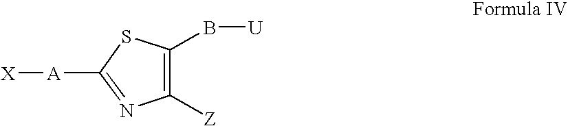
C1([Z])=C(B[U])SC([A][X])=N1
